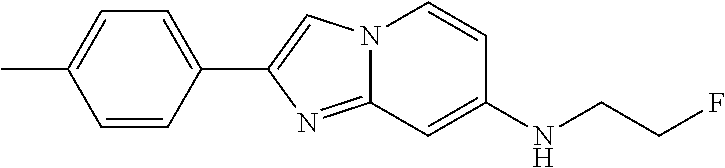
C1=CC(C2=CN3C(=N2)C=C(NCCF)C=C3)=CC=C1C
